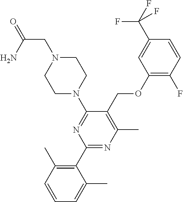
C1(OCC2=C(C)N=C(C3=C(C)C=CC=C3C)N=C2N2CCN(CC(=O)N)CC2)=C(F)C=CC(C(F)(F)F)=C1
